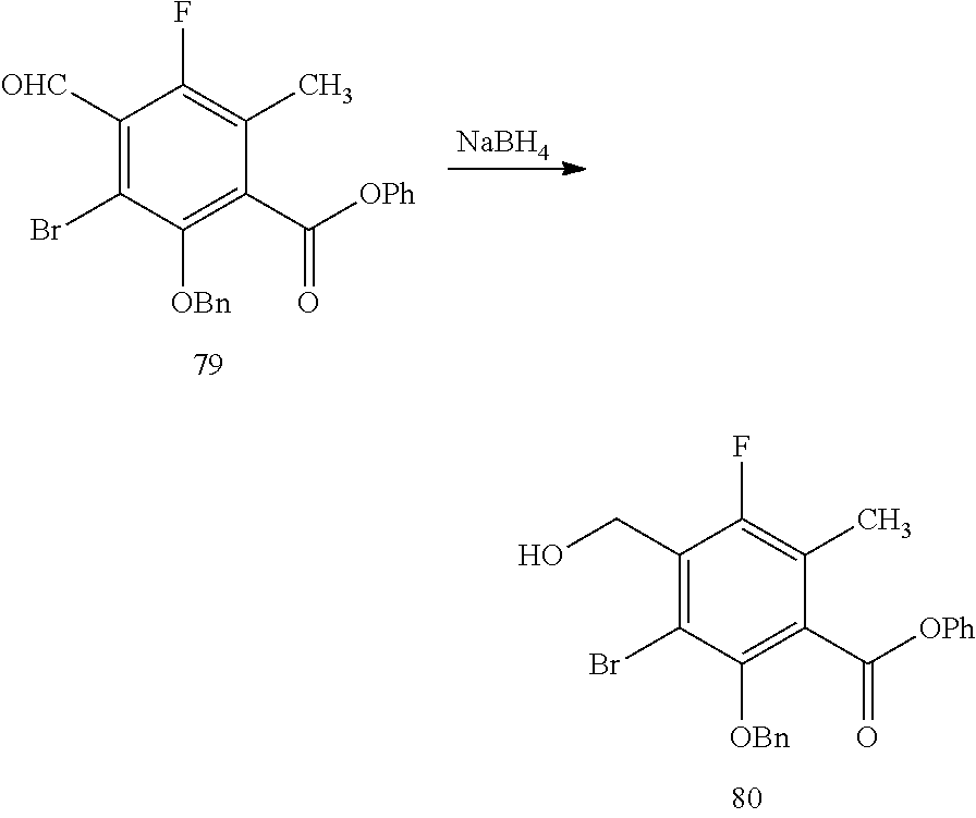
[NaBH4].C1([OHC])=C(Br)C([OBn])=C(C([OPh])=O)C(C)=C1F.C1(CO)=C(Br)C([OBn])=C(C([OPh])=O)C(C)=C1F
